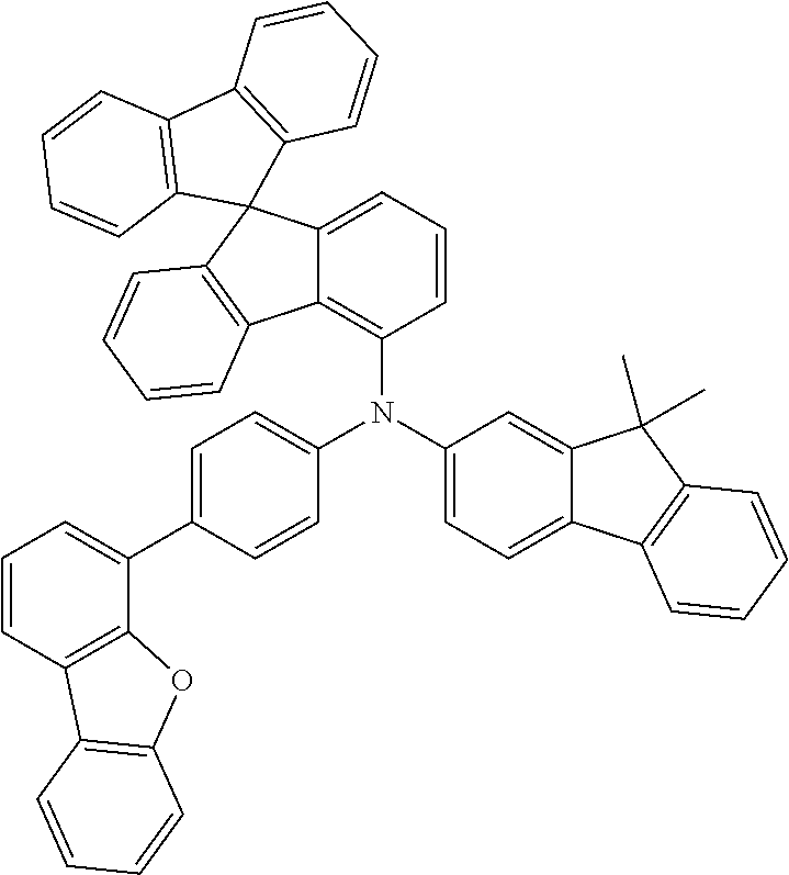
C12=C(N(C3=CC=C4C(=C3)C(C)(C)C3=C4C=CC=C3)C3=CC=C(C4=CC=CC5=C4OC4=C5C=CC=C4)C=C3)C=CC=C1C1(C3=C2C=CC=C3)C2=C(C3=C1C=CC=C3)C=CC=C2
